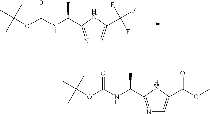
O(C(NC(C)C1=NC=C(C(F)(F)F)N1)=O)C(C)(C)C.O(C(NC(C)C1=NC=C(C(OC)=O)N1)=O)C(C)(C)C
